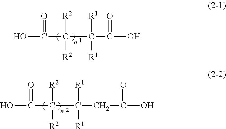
C(O)(C([R2])([R2])C([R1])([R1])C(O)=O)=O.C(O)(C([R2])([R2])C([R1])([R1])CC(O)=O)=O
